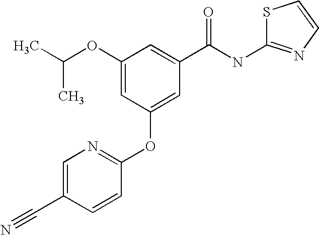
C(C)(C)OC1=CC(OC2=NC=C(C#N)C=C2)=CC(C(NC2=NC=CS2)=O)=C1
